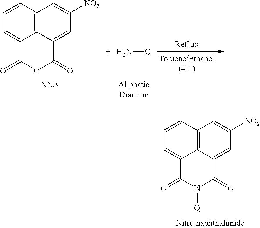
C12=C3C=CC=C1C(=O)OC(=O)C2=CC([NO2])=C3.N[Q].C12=C3C=CC=C1C(=O)N([Q])C(=O)C2=CC([NO2])=C3
